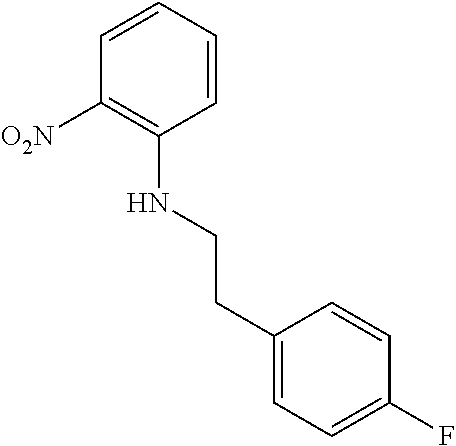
C1=CC=CC([O2N])=C1NCCC1=CC=C(F)C=C1
